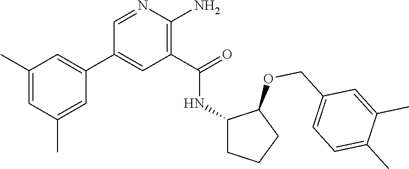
C1=NC(N)=C(C(=O)NC2CCCC2OCC2=CC=C(C)C(C)=C2)C=C1C1=CC(C)=CC(C)=C1
